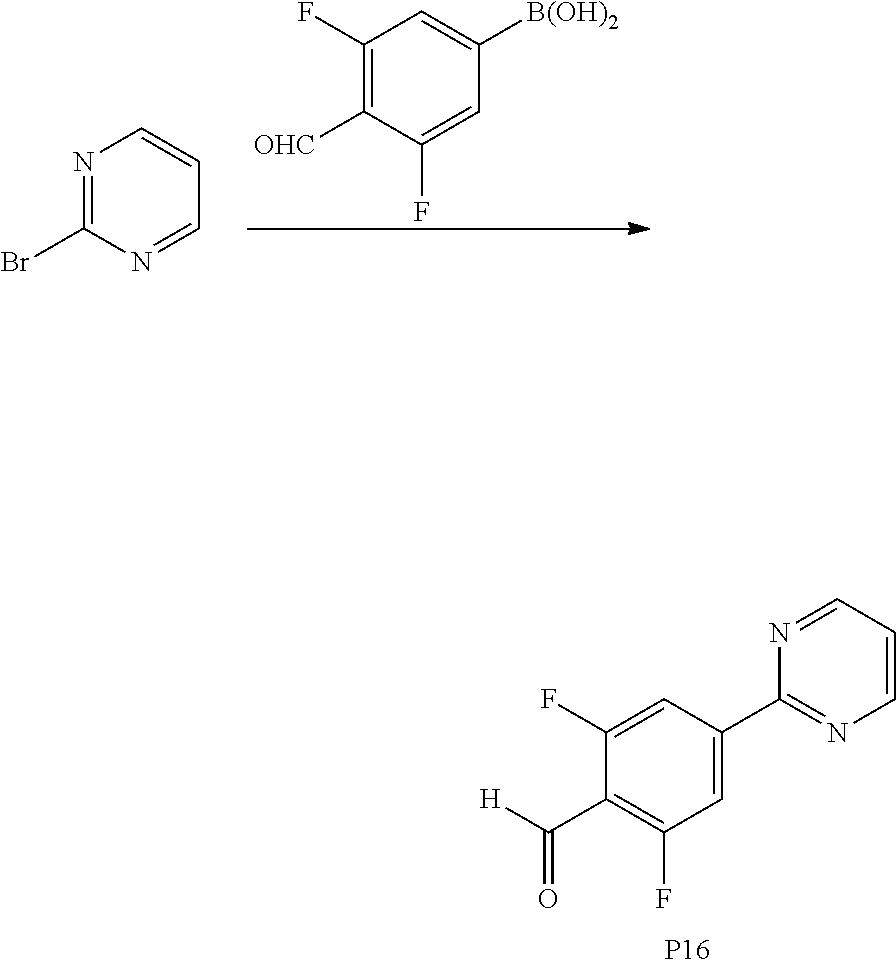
C1(F)=C([OHC])C(F)=CC([B(OH)2])=C1.N1=C(Br)N=CC=C1.C1=C(C2=NC=CC=N2)C=C(F)C(C([H])=O)=C1F.[P16]
